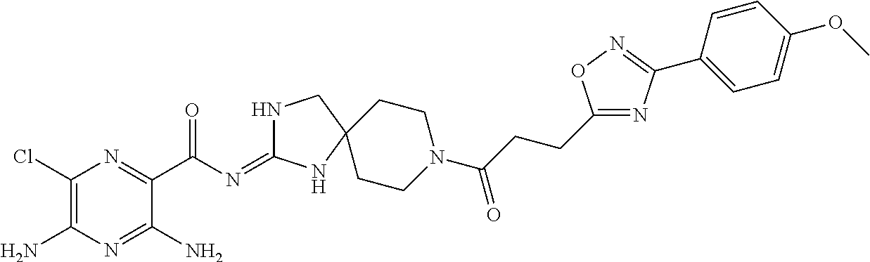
C1(Cl)=C(N)N=C(N)C(C(=O)N=C2NCC3(N2)CCN(C(=O)CCC2=NC(C4=CC=C(OC)C=C4)=NO2)CC3)=N1
